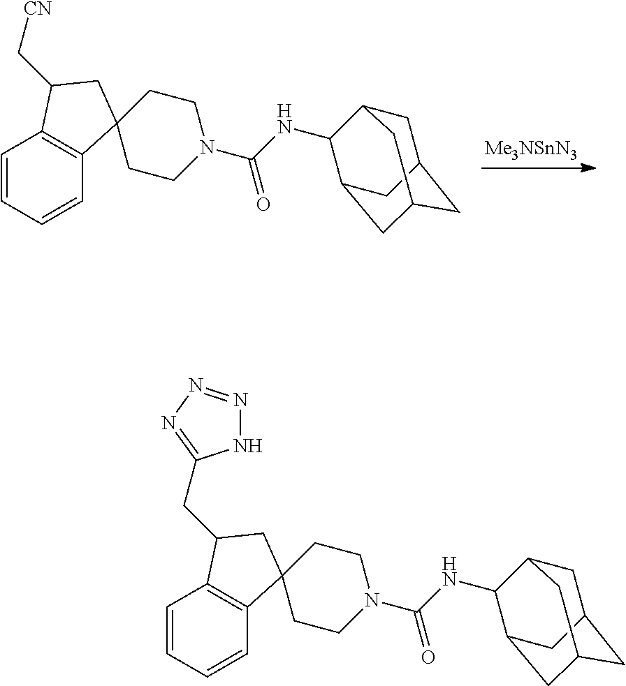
C1=CC=CC2=C1C(C[CN])CC21CCN(C(=O)NC2C3CC4CC(CC2C4)C3)CC1.[Me3NSnN3].C1=CC=CC2=C1C(CC1=NN=NN1)CC21CCN(C(=O)NC2C3CC4CC(CC2C4)C3)CC1
